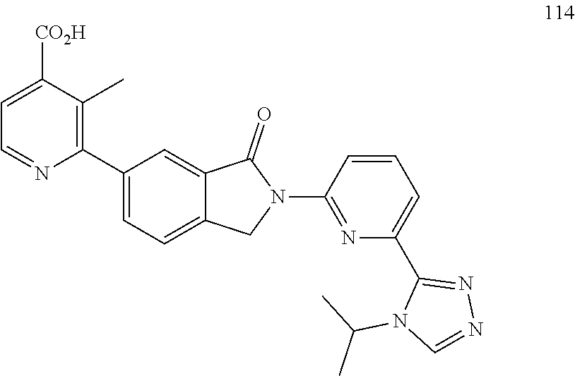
C1(C2=C(C)C([CO2H])=CC=N2)=CC=C2C(=C1)C(=O)N(C1=NC(C3=NN=CN3C(C)C)=CC=C1)C2
